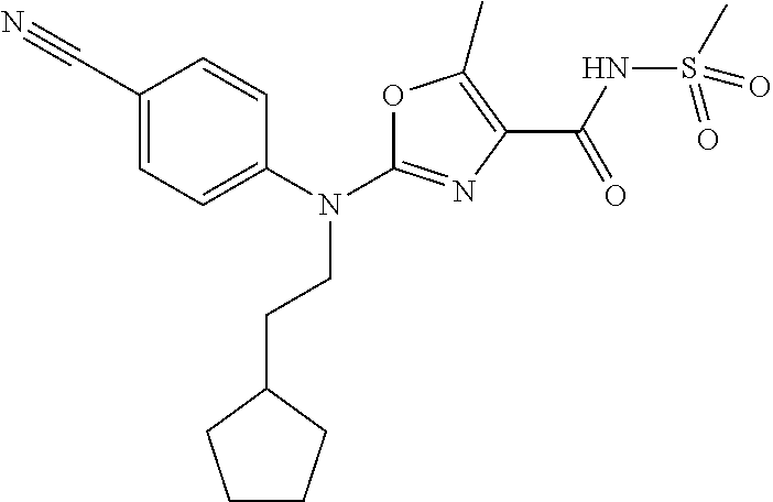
N(C1=NC(C(NS(C)(=O)=O)=O)=C(C)O1)(CCC1CCCC1)C1=CC=C(C#N)C=C1
